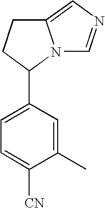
C1(C)=CC(C2N3C(=CN=C3)CC2)=CC=C1[CN]
